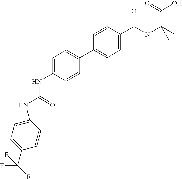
C1=C(NC(=O)NC2=CC=C(C(F)(F)F)C=C2)C=CC(C2=CC=C(C(=O)NC(C)(C(O)=O)C)C=C2)=C1
